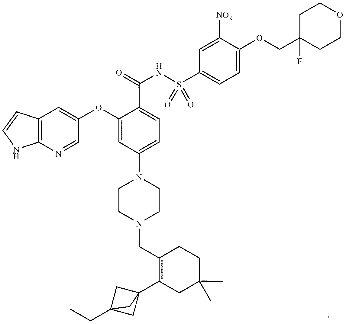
C1(CN2CCN(C3=CC=C(C(NS(C4=CC=C(OCC5(F)CCOCC5)C([NO2])=C4)(=O)=O)=O)C(OC4=CC5=C(N=C4)NC=C5)=C3)CC2)=C(C23CC(CC)(C2)C3)CC(C)(C)CC1
